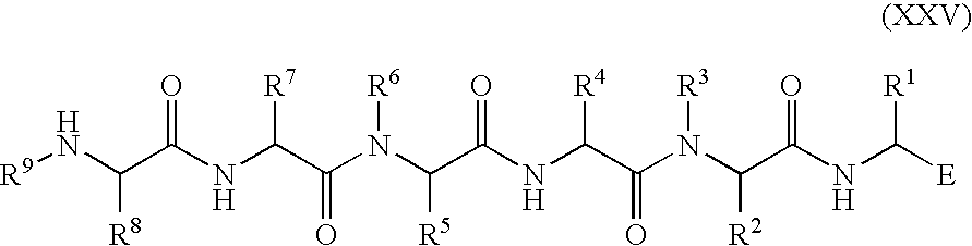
[R9]NC(C(NC(C(N(C(C(NC(C(N(C(C(NC([E])[R1])=O)[R2])[R3])=O)[R4])=O)[R5])[R6])=O)[R7])=O)[R8]
